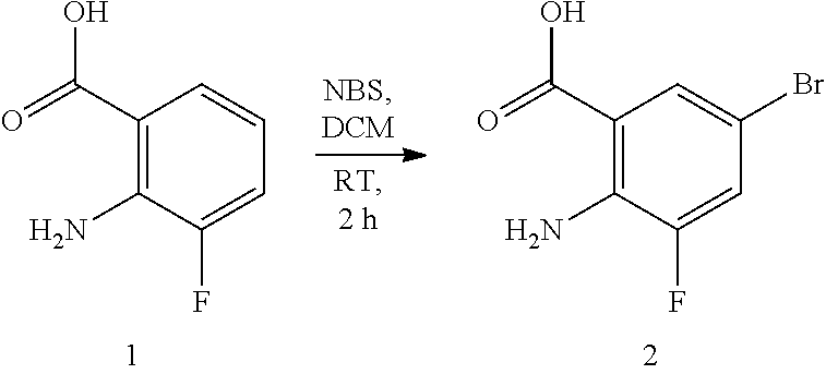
C1(C(=O)O)=C(N)C(F)=CC=C1.C1(C(=O)O)=C(N)C(F)=CC(Br)=C1
